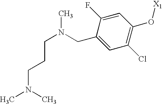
C(C1=CC(Cl)=C(O[X1])C=C1F)N(CCCN(C)C)C
